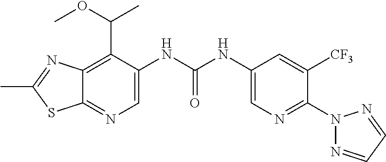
C12=C(C(OC)C)C(NC(NC3=CN=C(N4N=CC=N4)C([CF3])=C3)=O)=CN=C1SC(C)=N2
